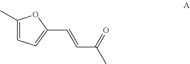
C1(C)=CC=C(C=CC(C)=O)O1
